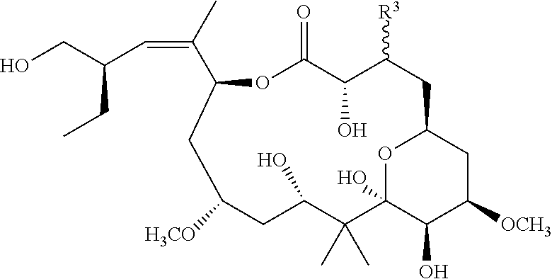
O1C(=O)C(O)C([R3])CC2CC([OCH3])C(O)C(O)(O2)C(C)(C)C(O)CC([H3CO])CC1C(C)=CC(CO)CC
